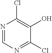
N1=CN=C(Cl)C(O)=C1Cl
